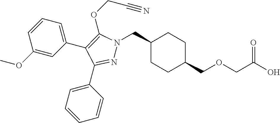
C1(CN2N=C(C3=CC=CC=C3)C(C3=CC=CC(OC)=C3)=C2OCC#N)CCC(COCC(O)=O)CC1
